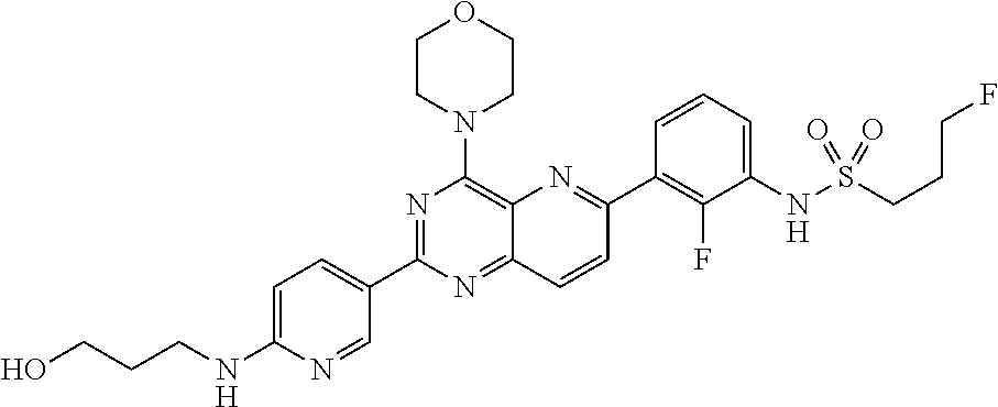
C12=NC(C3=CC=C(NCCCO)N=C3)=NC(N3CCOCC3)=C1N=C(C1=C(F)C(NS(CCCF)(=O)=O)=CC=C1)C=C2
